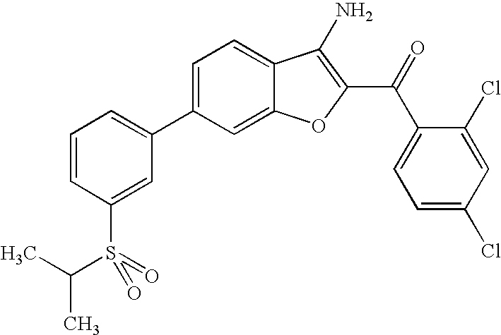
C1=CC(S(=O)(=O)C(C)C)=CC(C2=CC=C3C(=C2)OC(C(C2=CC=C(Cl)C=C2Cl)=O)=C3N)=C1
